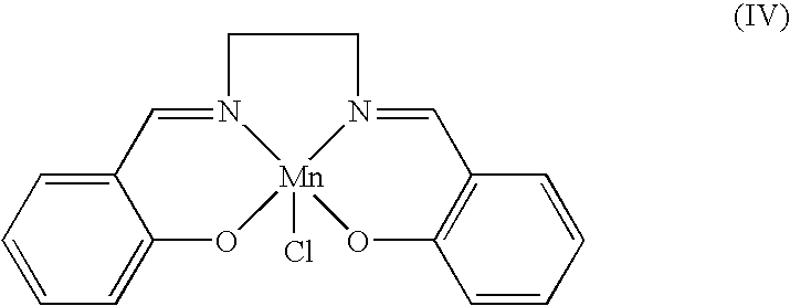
C1=CC=C2C(=C1)C=N1[Mn]3(Cl)(O2)OC2=C(C=CC=C2)C=N3CC1
